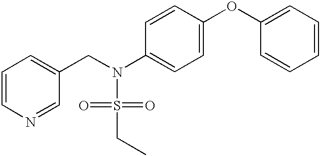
C1=CN=CC(CN(S(=O)(=O)CC)C2=CC=C(OC3=CC=CC=C3)C=C2)=C1
